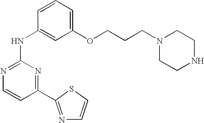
N1=C(NC2=CC(OCCCN3CCNCC3)=CC=C2)N=C(C2=NC=CS2)C=C1
